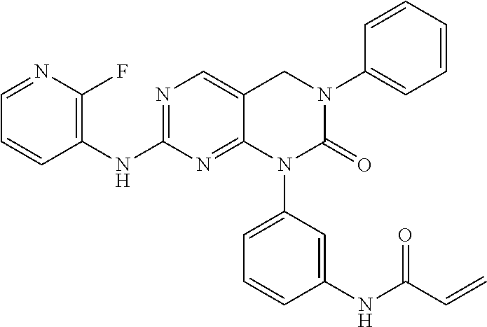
C1(N2C(=O)N(C3=CC=CC=C3)CC3=CN=C(NC4=C(F)N=CC=C4)N=C23)=CC=CC(NC(C=C)=O)=C1
